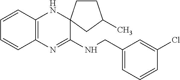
C1=CC2=C(C=C1)N=C(NCC1=CC=CC(Cl)=C1)C1(N2)CCC(C)C1
